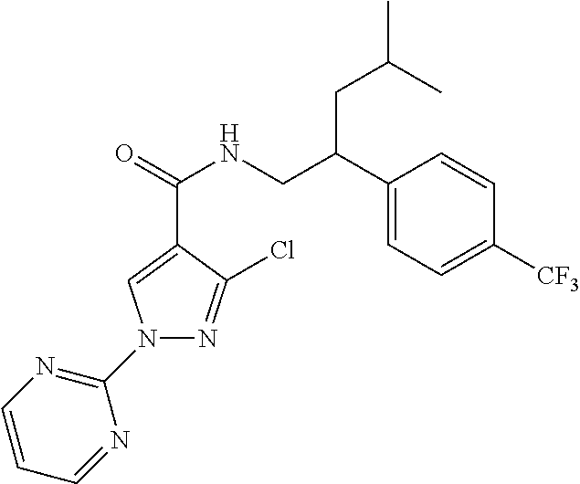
N1(C2=NC=CC=N2)N=C(Cl)C(C(NCC(C2=CC=C([CF3])C=C2)CC(C)C)=O)=C1
